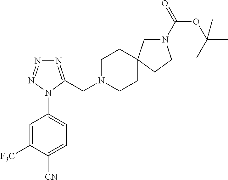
C1=C([F3C])C([CN])=CC=C1N1C(CN2CCC3(CC2)CN(C(=O)OC(C)(C)C)CC3)=NN=N1
